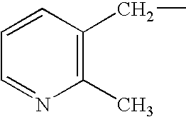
C1=NC(C)=C(CC)C=C1
